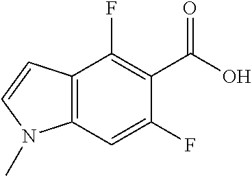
C12=C(C=C(F)C(C(O)=O)=C1F)N(C)C=C2
